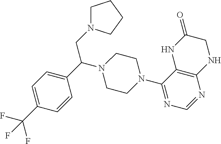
C1=C(C(F)(F)F)C=CC(C(N2CCN(C3=NC=NC4=C3NC(=O)CN4)CC2)CN2CCCC2)=C1
